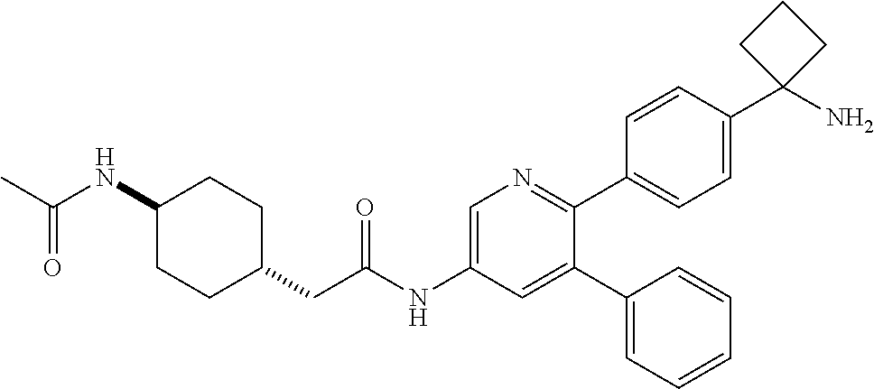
C(=O)(C)NC1CCC(CC(NC2=CN=C(C3=CC=C(C4(N)CCC4)C=C3)C(C3=CC=CC=C3)=C2)=O)CC1
